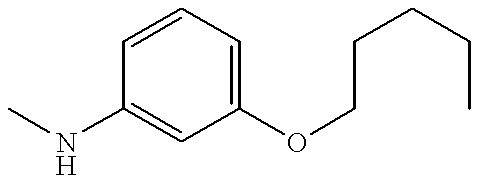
C1(OCCCCC)=CC=CC(NC)=C1
